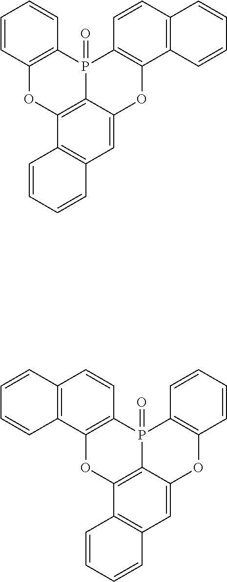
C1=CC2=C(C=C1)P1(=O)C3=C(C4=C(C=C3)C=CC=C4)OC3=CC4=C(C(=C13)O2)C=CC=C4.C12=C(C3=C(C=C1)P1(=O)C4=C(C=CC=C4)OC4=CC5=C(C(=C14)O3)C=CC=C5)C=CC=C2
